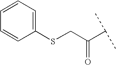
C1=CC=C(SCC(C(C)C)=O)C=C1
